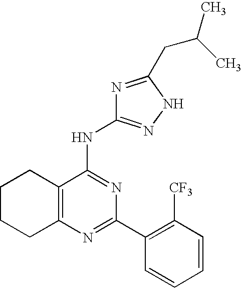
C12=C(N=C(C3=C([CF3])C=CC=C3)N=C1NC1=NNC(CC(C)C)=N1)CCCC2
